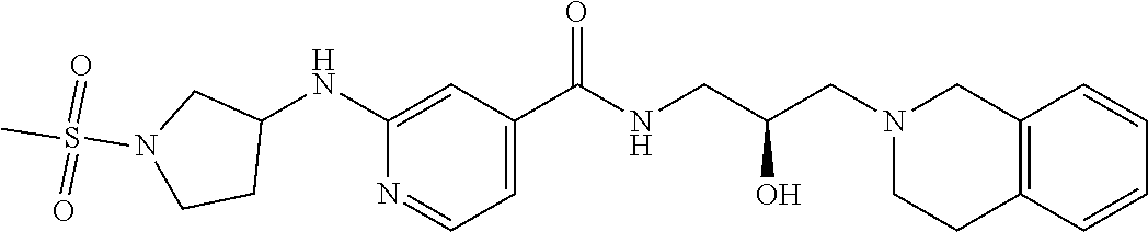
C1(NC2CN(S(C)(=O)=O)CC2)=CC(C(NCC(CN2CCC3=C(C2)C=CC=C3)O)=O)=CC=N1
